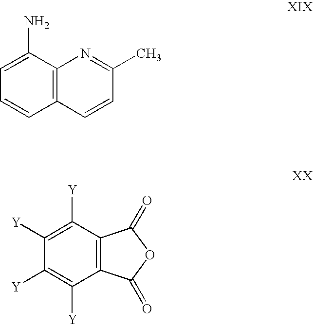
C1=C(N)C2=C(C=C1)C=CC(C)=N2.C1([Y])=C([Y])C2=C(C([Y])=C1[Y])C(=O)OC2=O
